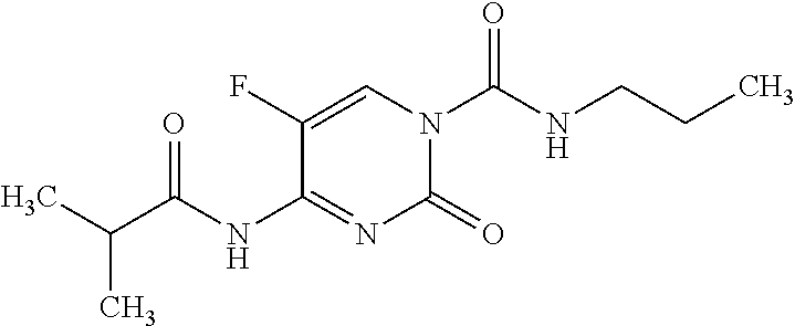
C1(=O)N(C(=O)NCCC)C=C(F)C(NC(C(C)C)=O)=N1
